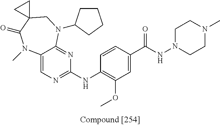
C1=CC(C(NN2CCN(C)CC2)=O)=CC(OC)=C1NC1=NC=C2C(=N1)N(C1CCCC1)CC1(C(=O)N2C)CC1
